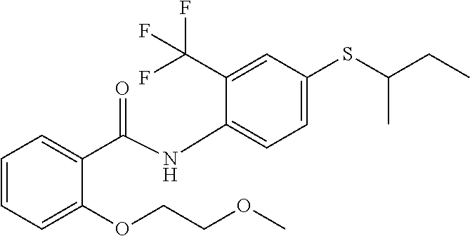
C1=CC=C(OCCOC)C(C(=O)NC2=CC=C(SC(CC)C)C=C2C(F)(F)F)=C1
